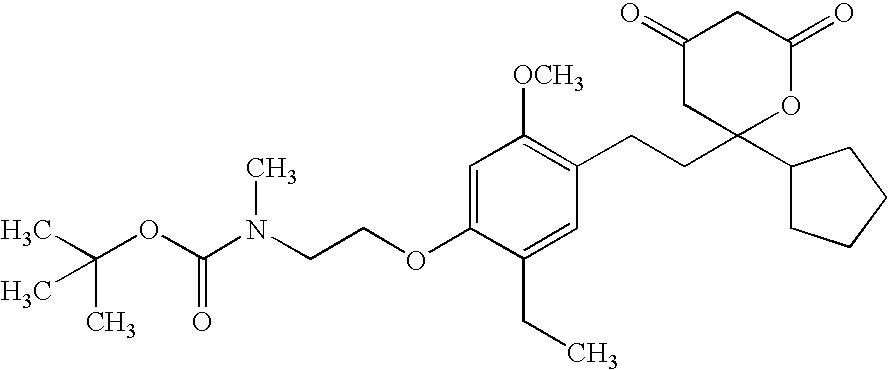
C1=C(OCCN(C(OC(C)(C)C)=O)C)C(CC)=CC(CCC2(C3CCCC3)OC(=O)CC(=O)C2)=C1[OCH3]
